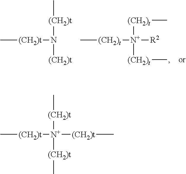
[(CH2)t]([N+]([(CH2)t]C)([(CH2)t]C)[R2])C.C[(CH2)t]N([(CH2)t]C)[(CH2)t].[(CH2)t]([N+]([(CH2)t]C)([(CH2)t]C)[(CH2)t]C)C
